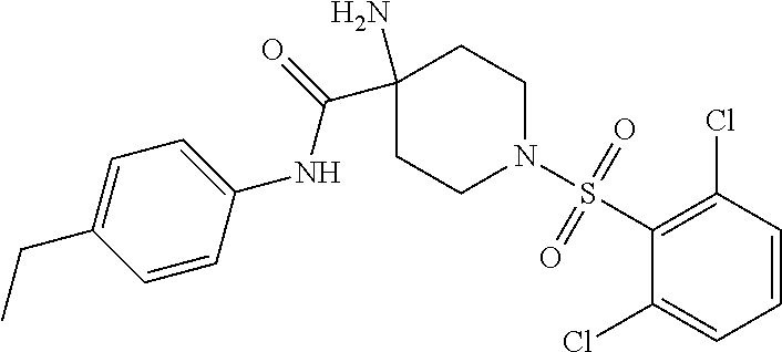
C1(N)(C(=O)NC2=CC=C(CC)C=C2)CCN(S(C2=C(Cl)C=CC=C2Cl)(=O)=O)CC1
